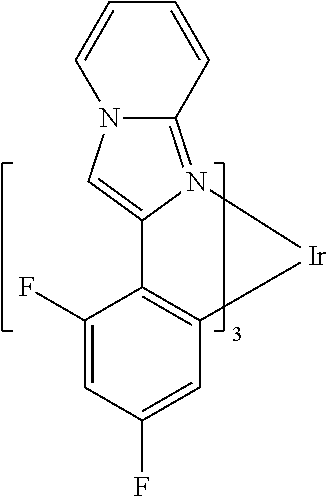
C12=N3C(=CN1C=CC=C2)C1=C(C=C(F)C=C1F)[Ir]3
